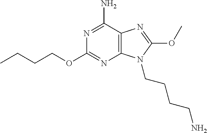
CCCCOC1=NC2=C(C(N)=N1)N=C(OC)N2CCCCN
